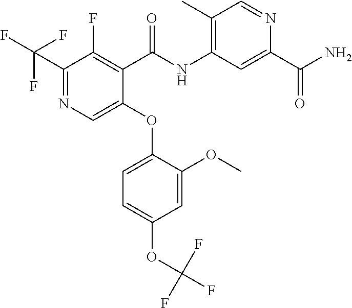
C1(C(F)(F)F)=NC=C(OC2=CC=C(OC(F)(F)F)C=C2OC)C(C(NC2=C(C)C=NC(C(N)=O)=C2)=O)=C1F
